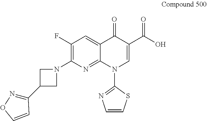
C1(F)=C(N2CC(C3=NOC=C3)C2)N=C2C(=C1)C(=O)C(C(O)=O)=CN2C1=NC=CS1
